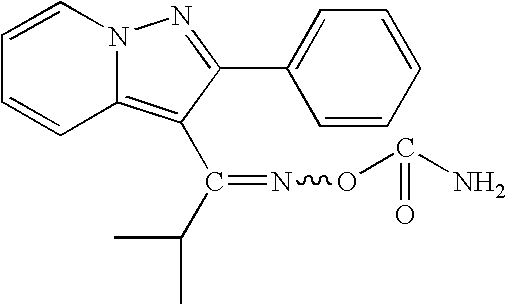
C1=CN2C(=C(C(C(C)C)=NOC(N)=O)C(C3=CC=CC=C3)=N2)C=C1
